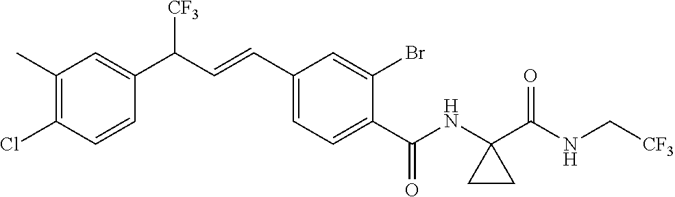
C1(C)=C(Cl)C=CC(C(C=CC2=CC=C(C(NC3(C(NC[CF3])=O)CC3)=O)C(Br)=C2)[CF3])=C1
